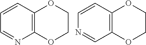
C1=CC2=C(N=C1)OCCO2.C1=CC2=C(C=N1)OCCO2
